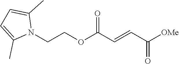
[OMe]C(C=CC(OCCN1C(C)=CC=C1C)=O)=O
